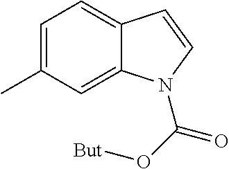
C1=C(C)C=C2C(=C1)C=CN2C(O[But])=O
